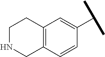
C1NCC2=C(C1)C=C(C(C)C)C=C2
